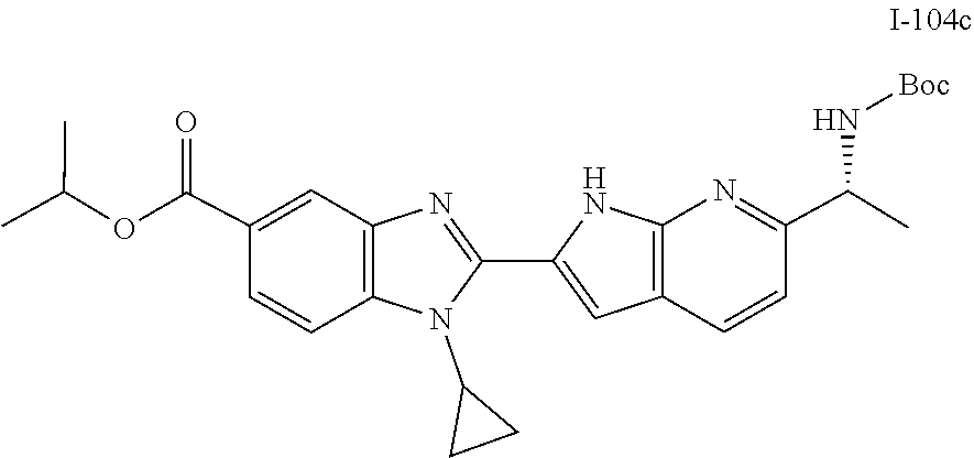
C1(C(OC(C)C)=O)=CC2=C(C=C1)N(C1CC1)C(C1=CC3=C(N=C(C(C)N[Boc])C=C3)N1)=N2
